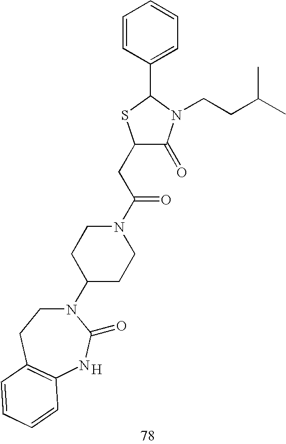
C1(CC(N2CCC(N3CCC4=C(NC3=O)C=CC=C4)CC2)=O)C(=O)N(CCC(C)C)C(C2=CC=CC=C2)S1.[H]
